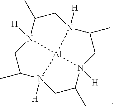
C1C(C)N2([H])CC(C)N3([H])CC(C)N4([H])CC(C)N1([H])[Al]324
